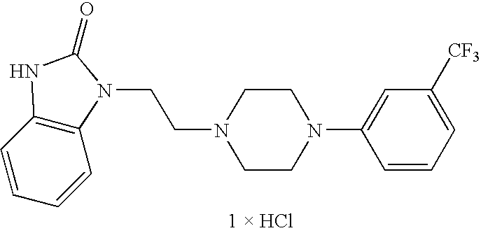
C1=CC=C([CF3])C=C1N1CCN(CCN2C3=C(C=CC=C3)NC2=O)CC1
